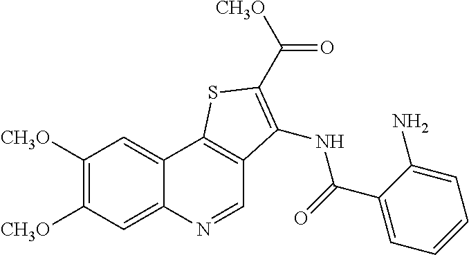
C1([CH3O])=C([CH3O])C=C2C(=C1)C1=C(C=N2)C(NC(C2=CC=CC=C2N)=O)=C(C([CH3O])=O)S1
